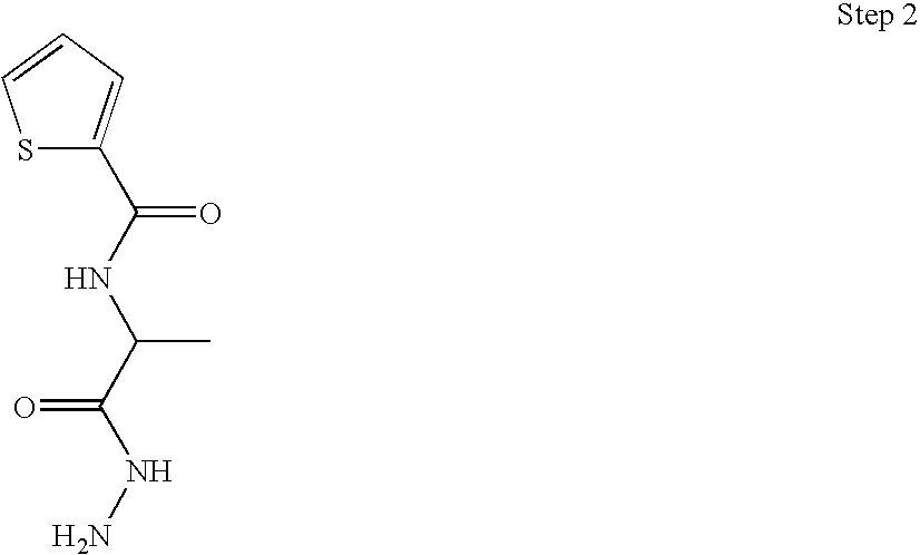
S1C(C(NC(C(NN)=O)C)=O)=CC=C1
